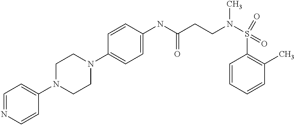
C1(N2CCN(C3=CC=C(NC(CCN(S(C4=C(C)C=CC=C4)(=O)=O)C)=O)C=C3)CC2)=CC=NC=C1
